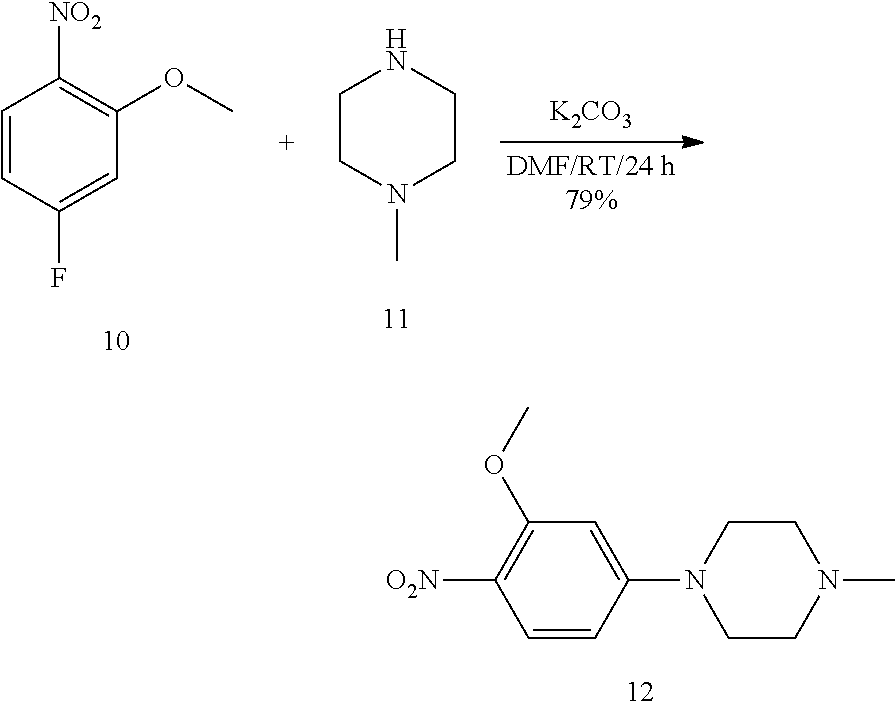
C1=CC(F)=CC(OC)=C1[NO2].C1CN(C)CCN1.[K2CO3].C1=CC(N2CCN(C)CC2)=CC(OC)=C1[O2N]
